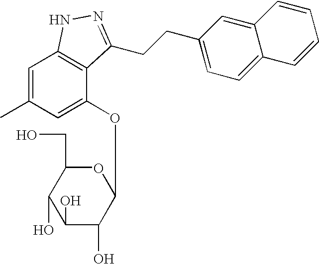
C1(O)C(O)C(OC2=CC(C)=CC3=C2C(CCC2=CC=C4C(=C2)C=CC=C4)=NN3)OC(CO)C1O
